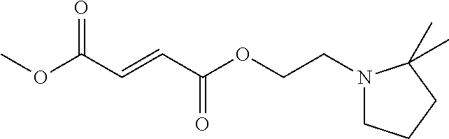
C(OC(C=CC(OC)=O)=O)CN1CCCC1(C)C
